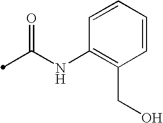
C1=CC=CC(NC(C)=O)=C1CO
